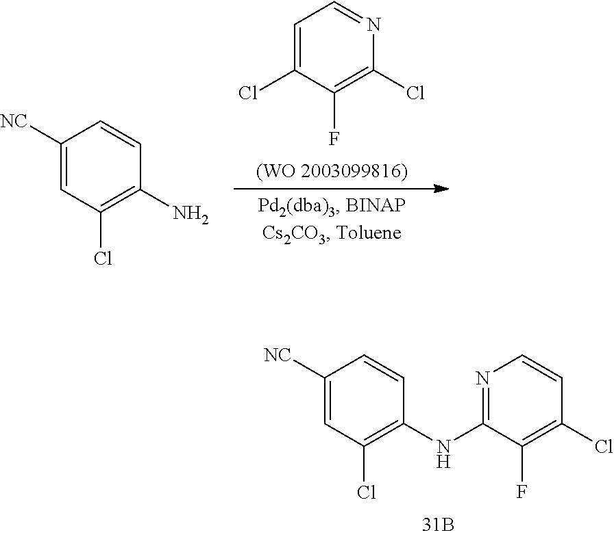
C1([NC])=CC(Cl)=C(NC2=NC=CC(Cl)=C2F)C=C1.C1=C(Cl)C(F)=C(Cl)N=C1.C1([NC])=CC(Cl)=C(N)C=C1
